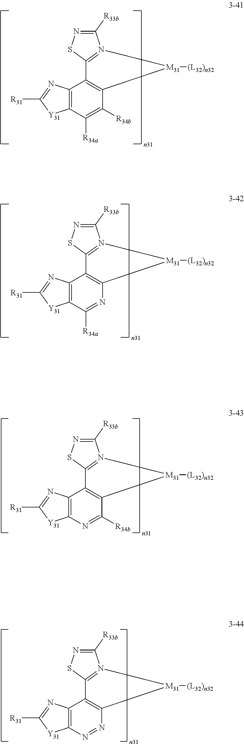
C1([R33b])=NSC2=N1[M31]([(L32)n32])C1=C2C2=C(C([R34a])=C1[R34b])[Y31]C([R31])=N2.C1([R33b])=NSC2=N1[M31]([(L32)n32])C1=C2C2=C(C([R34a])=N1)[Y31]C([R31])=N2.C1([R33b])=NSC2=N1[M31]([(L32)n32])C1=C2C2=C(N=C1[R34b])[Y31]C([R31])=N2.C1([R33b])=NSC2=N1[M31]([(L32)n32])C1=C2C2=C(N=N1)[Y31]C([R31])=N2
